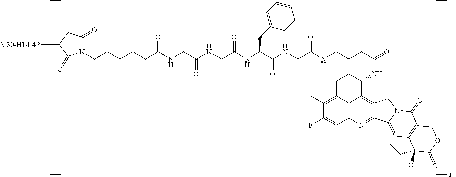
C1C2=C(C)C(F)=CC3=C2C(=C2C(=N3)C3=CC4=C(C(=O)N3C2)COC(=O)C4(O)CC)C(NC(=O)CCCNC(CNC(C(NC(CNC(CNC(CCCCCN2C(=O)CC([M30-H1-L4P])C2=O)=O)=O)=O)CC2=CC=CC=C2)=O)=O)C1
